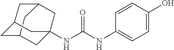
N(C(NC1=CC=C(O)C=C1)=O)C12CC3CC(CC(C1)C3)C2
